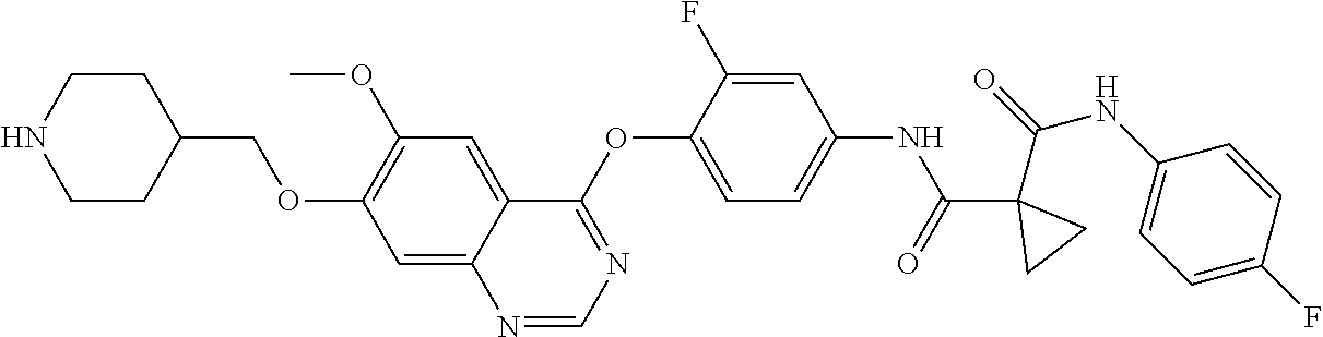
C1=C2C(=CC(OC)=C1OCC1CCNCC1)C(OC1=CC=C(NC(C3(C(NC4=CC=C(F)C=C4)=O)CC3)=O)C=C1F)=NC=N2
